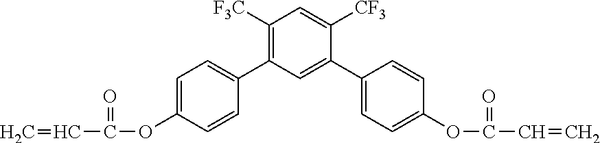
C1([F3C])=C(C2=CC=C(OC(C=C)=O)C=C2)C=C(C2=CC=C(OC(C=C)=O)C=C2)C([CF3])=C1
